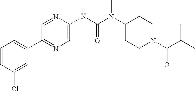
C1=CC(Cl)=CC(C2=NC=C(NC(N(C3CCN(C(C(C)C)=O)CC3)C)=O)N=C2)=C1
